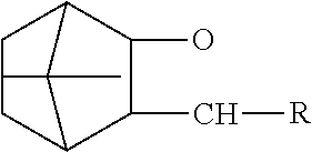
C1C2C(O)C(C[R])C3CC1C32C
